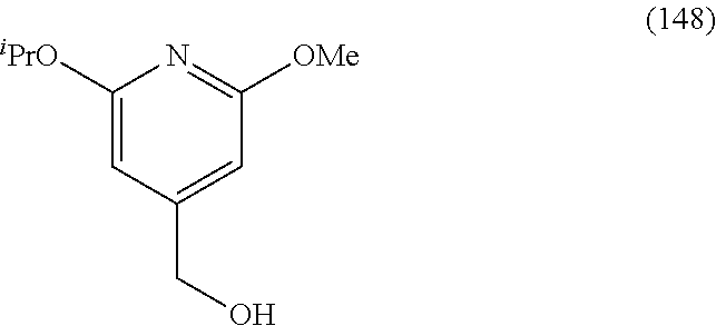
C1=C([iPrO])N=C([OMe])C=C1CO
